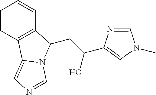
C(C(O)C1=CN(C)C=N1)C1C2=C(C=CC=C2)C2=CN=CN21
